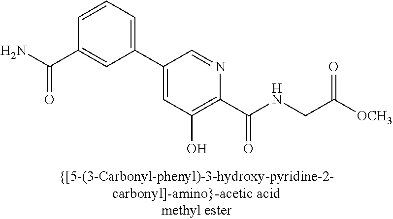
C1=CC(C(N)=O)=CC(C2=CC(O)=C(C(NCC([OCH3])=O)=O)N=C2)=C1
